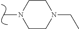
CN1CCN(CC)CC1
